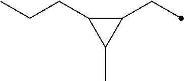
C1(CC)C(CCC)C1C
